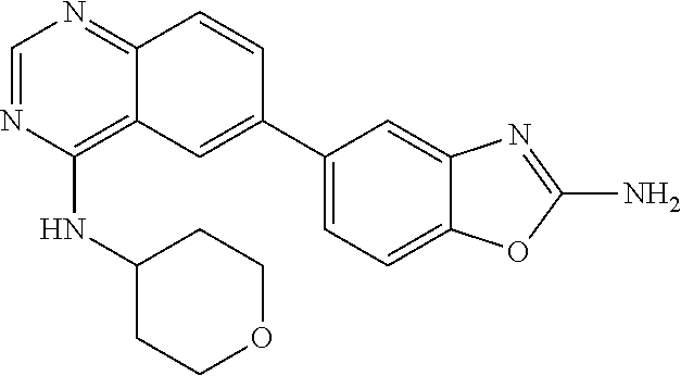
C1=NC(NC2CCOCC2)=C2C(=N1)C=CC(C1=CC=C3C(=C1)N=C(N)O3)=C2
